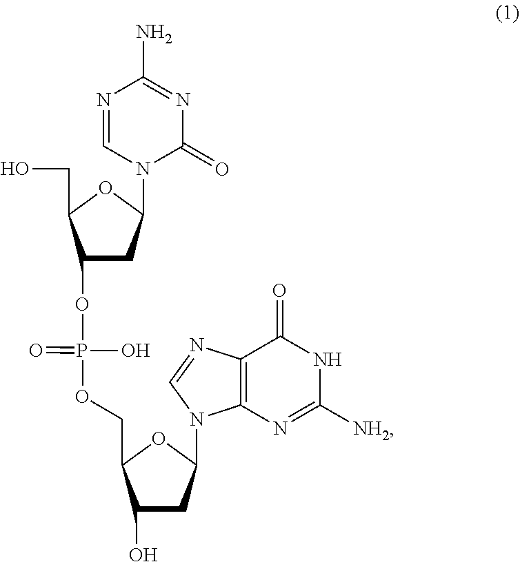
N1=CN(C2CC(OP(OCC3OC(N4C5=C(C(=O)NC([NH2])=N5)N=C4)CC3O)(=O)O)C(CO)O2)C(=O)N=C1N
